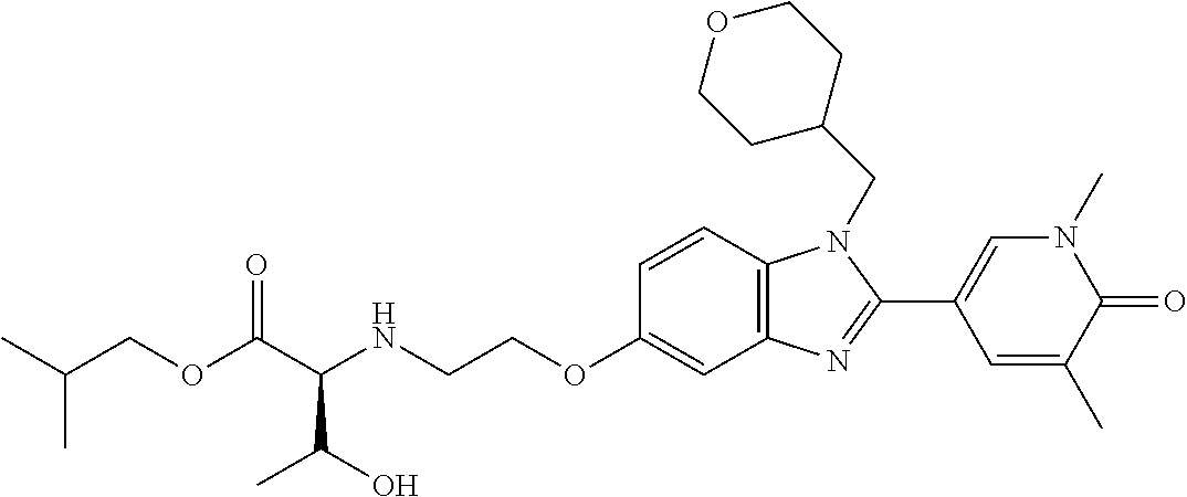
C1=CC2=C(C=C1OCCNC(C(OCC(C)C)=O)C(O)C)N=C(C1=CN(C)C(=O)C(C)=C1)N2CC1CCOCC1
